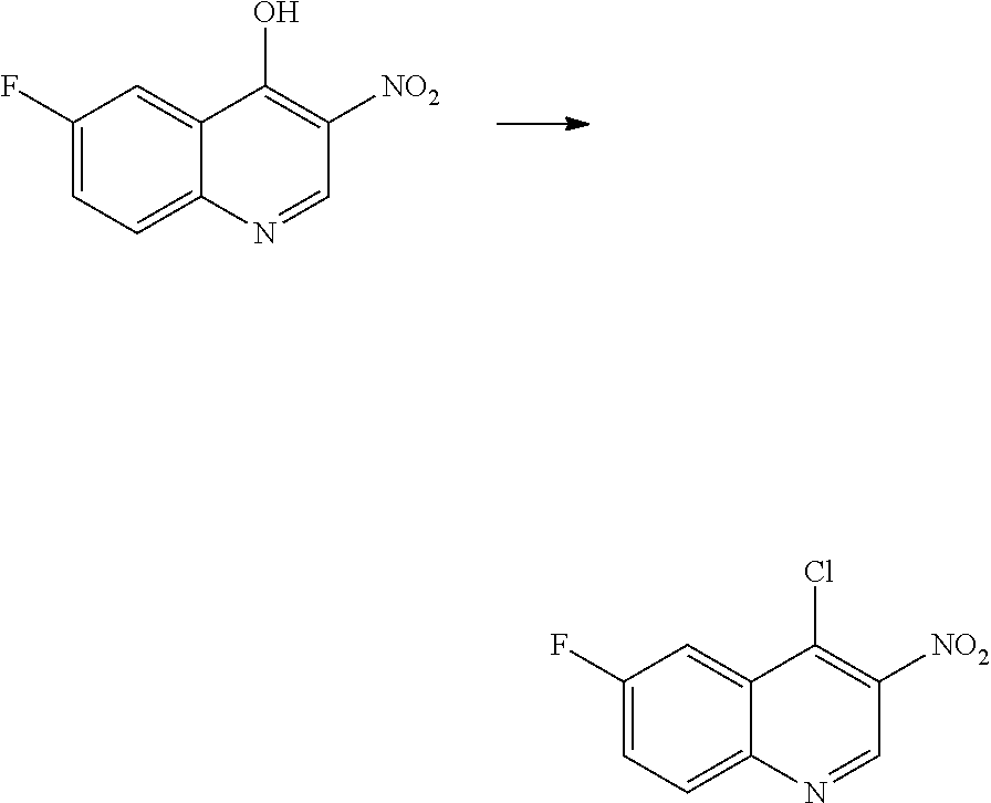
C1=C(F)C=C2C(=C1)N=CC([NO2])=C2O.C1=C(F)C=C2C(=C1)N=CC([NO2])=C2Cl
